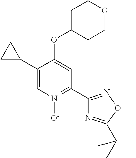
C1(C2CC2)=C[N+]([O-])=C(C2=NOC(C(C)(C)C)=N2)C=C1OC1CCOCC1
